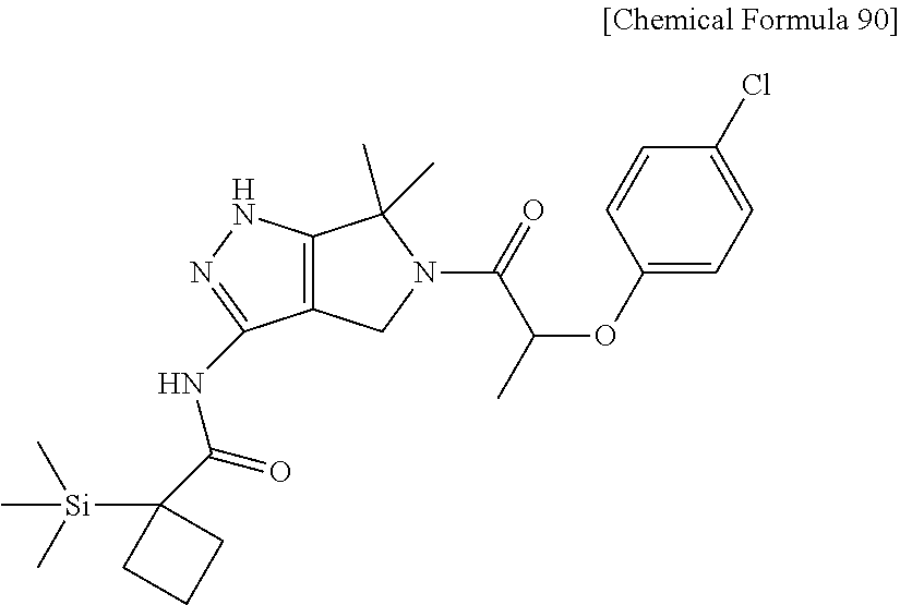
C12=C(NN=C1NC(=O)C1([Si](C)(C)C)CCC1)C(C)(C)N(C(=O)C(OC1=CC=C(Cl)C=C1)C)C2
